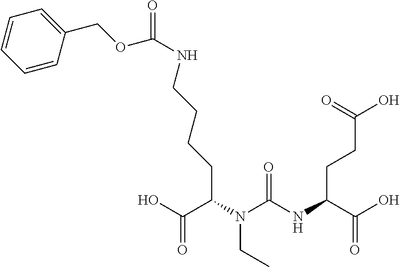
OC(C(N(C(NC(C(O)=O)CCC(O)=O)=O)CC)CCCCNC(OCC1=CC=CC=C1)=O)=O
